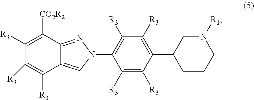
N1(C2=C([R3])C([R3])=C(C3CCCN([R1])C3)C([R3])=C2[R3])N=C2C(=C1)C([R3])=C([R3])C([R3])=C2[CO2R2]
